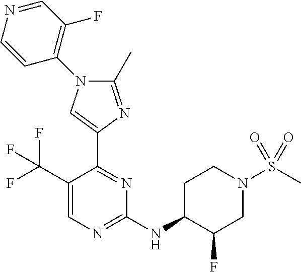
C1(C(F)(F)F)=CN=C(NC2C(F)CN(S(C)(=O)=O)CC2)N=C1C1=CN(C2=C(F)C=NC=C2)C(C)=N1
